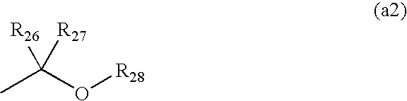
CC(O[R28])([R27])[R26]
